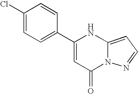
C12=CC=NN1C(=O)C=C(C1=CC=C(Cl)C=C1)N2
